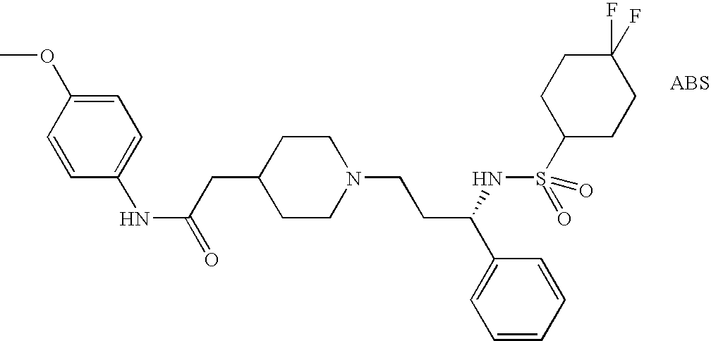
C1=CC(NC(=O)CC2CCN(CCC(C3=CC=CC=C3)NS(=O)(C3CCC(F)(F)CC3)=O)CC2)=CC=C1OC
